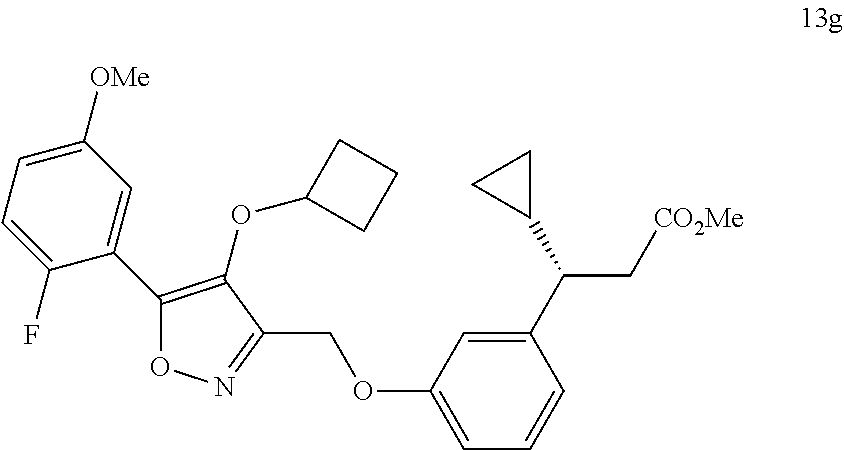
C1(C2=C(OC3CCC3)C(COC3=CC=CC(C(C4CC4)C[CO2Me])=C3)=NO2)=CC([OMe])=CC=C1F
